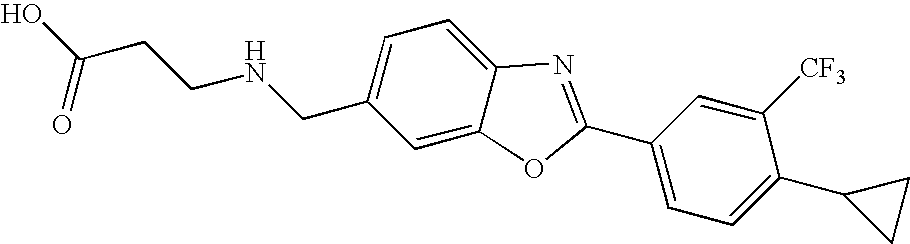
OC(CCNCC1=CC=C2C(=C1)OC(C1=CC=C(C3CC3)C([CF3])=C1)=N2)=O
